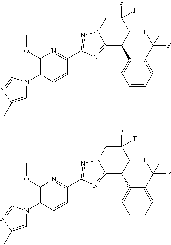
C1=C(C)N=CN1C1=C(OC)N=C(C2=NN3CC(F)(F)CC(C4=CC=CC=C4C(F)(F)F)C3=N2)C=C1.C1=C(C)N=CN1C1=C(OC)N=C(C2=NN3CC(F)(F)CC(C4=CC=CC=C4C(F)(F)F)C3=N2)C=C1
